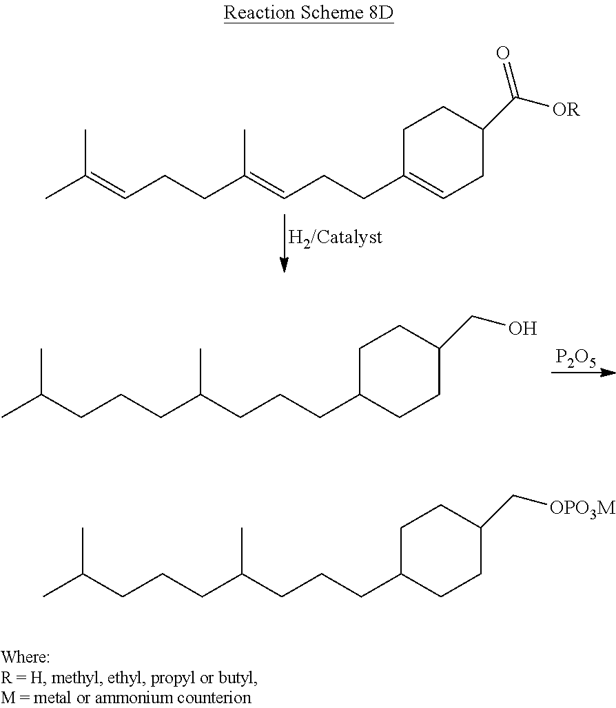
CC(C)=CCCC(C)=CCCC1=CCC(C([OR])=O)CC1.CC(C)CCCC(C)CCCC1CCC(CO)CC1.[P2O5].CC(C)CCCC(C)CCCC1CCC(C[OPO3M])CC1
